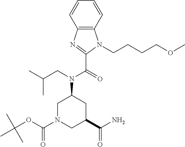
C12=C(C=CC=C1)N(CCCCOC)C(C(N(C1CN(C(OC(C)(C)C)=O)CC(C(N)=O)C1)CC(C)C)=O)=N2
